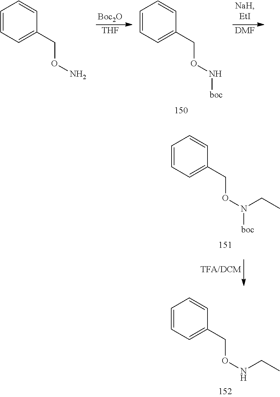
[Boc2O].[THF].[DMF].C1=CC=C(CON)C=C1.C1=CC=C(CON[boc])C=C1.C1=CC=C(CON([boc])CC)C=C1.C1=CC=C(CONCC)C=C1
